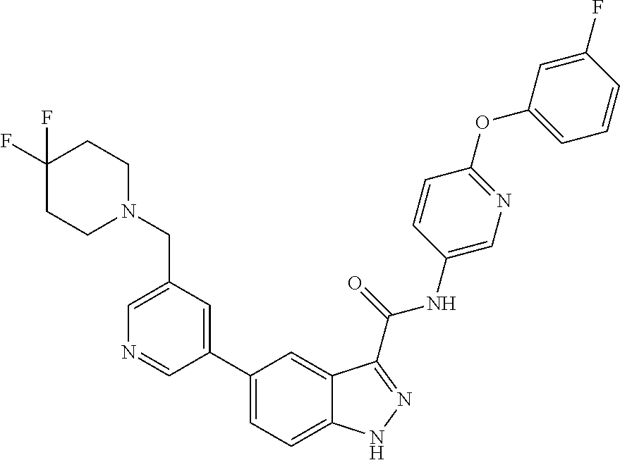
C1(CN2CCC(F)(F)CC2)=CN=CC(C2=CC=C3C(=C2)C(C(NC2=CN=C(OC4=CC=CC(F)=C4)C=C2)=O)=NN3)=C1
